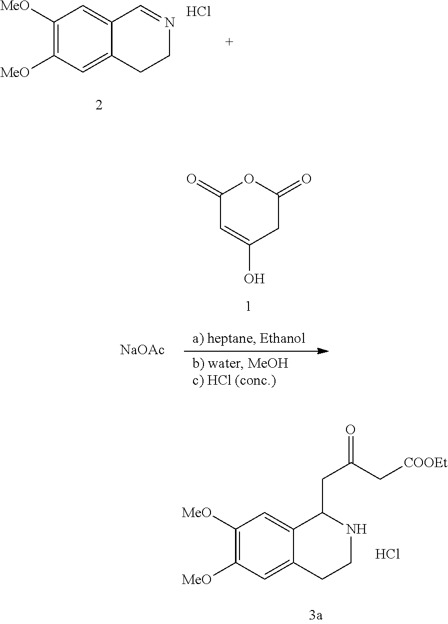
C1([MeO])=C([MeO])C=C2C(=C1)C=NCC2.Cl.[NaOAc].C1(=O)C=C(O)CC(=O)O1.C1([MeO])=C([MeO])C=C2C(=C1)C(CC(C[COOEt])=O)NCC2.Cl
